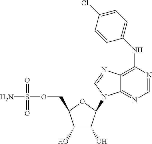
C1(O)C(O)C(N2C3=NC=NC(NC4=CC=C(Cl)C=C4)=C3N=C2)OC1COS(N)(=O)=O
